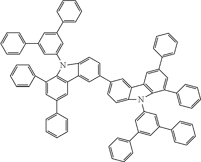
C1(C2=CC=CC=C2)=CC(C2=CC=CC=C2)=CC2=C1N(C1=CC(C3=CC=CC=C3)=CC(C3=CC=CC=C3)=C1)C1=CC=C(C3=CC=C4C(=C3)C3=C(C(C5=CC=CC=C5)=CC(C5=CC=CC=C5)=C3)N4C3=CC(C4=CC=CC=C4)=CC(C4=CC=CC=C4)=C3)C=C21
